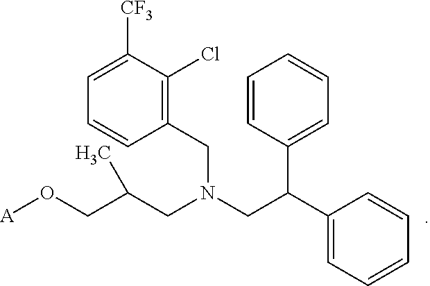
[A]OCC(CN(CC(C1=CC=CC=C1)C1=CC=CC=C1)CC1=C(Cl)C([CF3])=CC=C1)C
